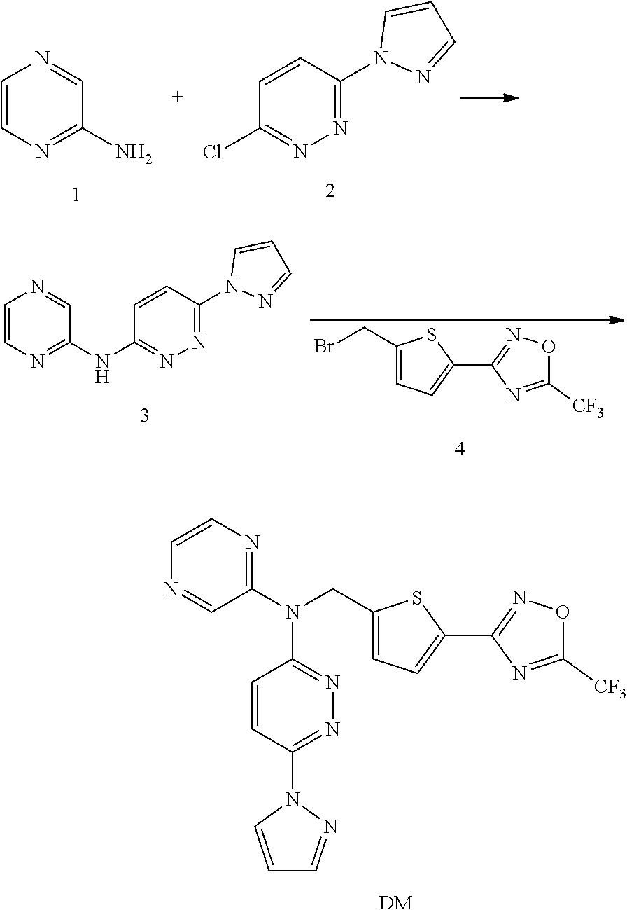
C1=CN=C(N)C=N1.C1=CC(N2N=CC=C2)=NN=C1Cl.BrCC1=CC=C(C2=NOC([CF3])=N2)S1.C1=NC=CN=C1NC1=NN=C(N2N=CC=C2)C=C1.C(C1=CC=C(C2=NOC([CF3])=N2)S1)N(C1=NC=CN=C1)C1=NN=C(N2C=CC=N2)C=C1.[DM]
